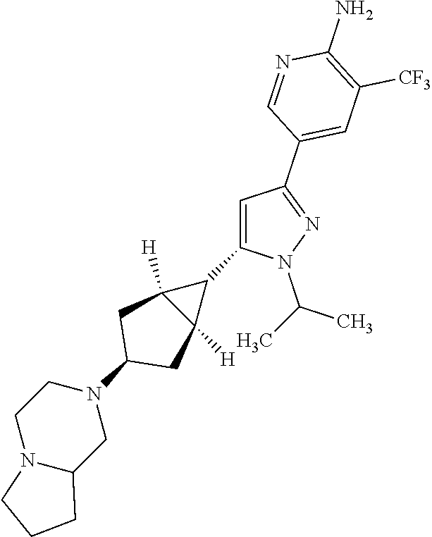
C1=C(C2C3([H])C2([H])CC(N2CCN4C(C2)CCC4)C3)N(C(C)C)N=C1C1=CC([CF3])=C(N)N=C1
